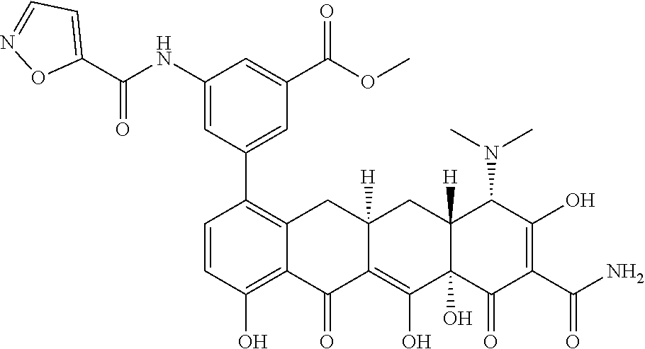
C1=CC(O)=C2C(=C1C1=CC(C(OC)=O)=CC(NC(C3=CC=NO3)=O)=C1)CC1([H])C(=C(O)C3(O)C([H])(C1)C(N(C)C)C(O)=C(C(N)=O)C3=O)C2=O
